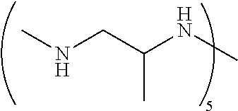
CNCC(NC)C
